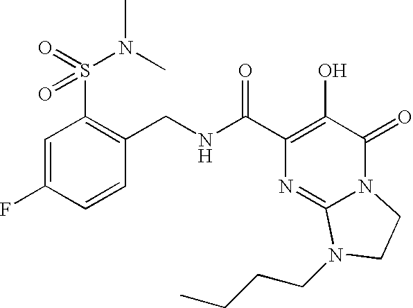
N(C(C1=C(O)C(=O)N2C(=N1)N(CCCC)CC2)=O)CC1=C(S(N(C)C)(=O)=O)C=C(F)C=C1
